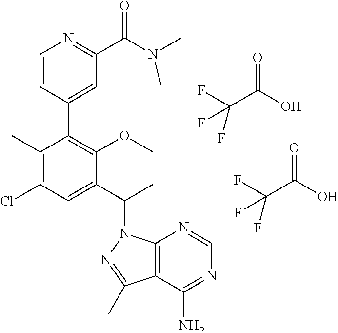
C(C(O)=O)(F)(F)F.C1(C)=C(Cl)C=C(C(C)N2C3=C(C(C)=N2)C(N)=NC=N3)C(OC)=C1C1=CC(C(N(C)C)=O)=NC=C1.C(C(O)=O)(F)(F)F
